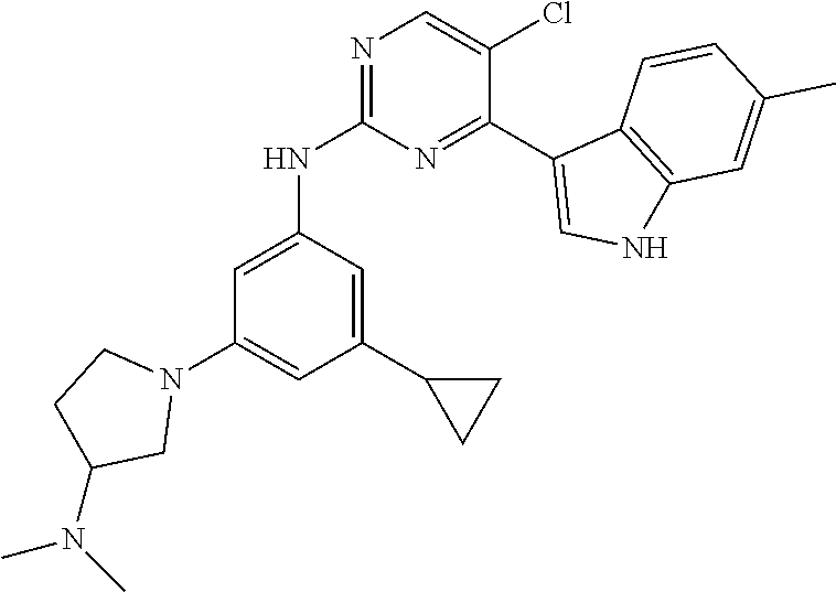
C1=C(NC2=NC=C(Cl)C(C3=CNC4=C3C=CC(C)=C4)=N2)C=C(C2CC2)C=C1N1CCC(N(C)C)C1
